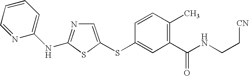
C1=C(SC2=CC(C(NCC[CN])=O)=C(C)C=C2)SC(NC2=CC=CC=N2)=N1
